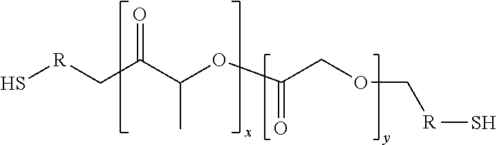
S[R]CC(C(OC(COC[R]S)=O)C)=O
